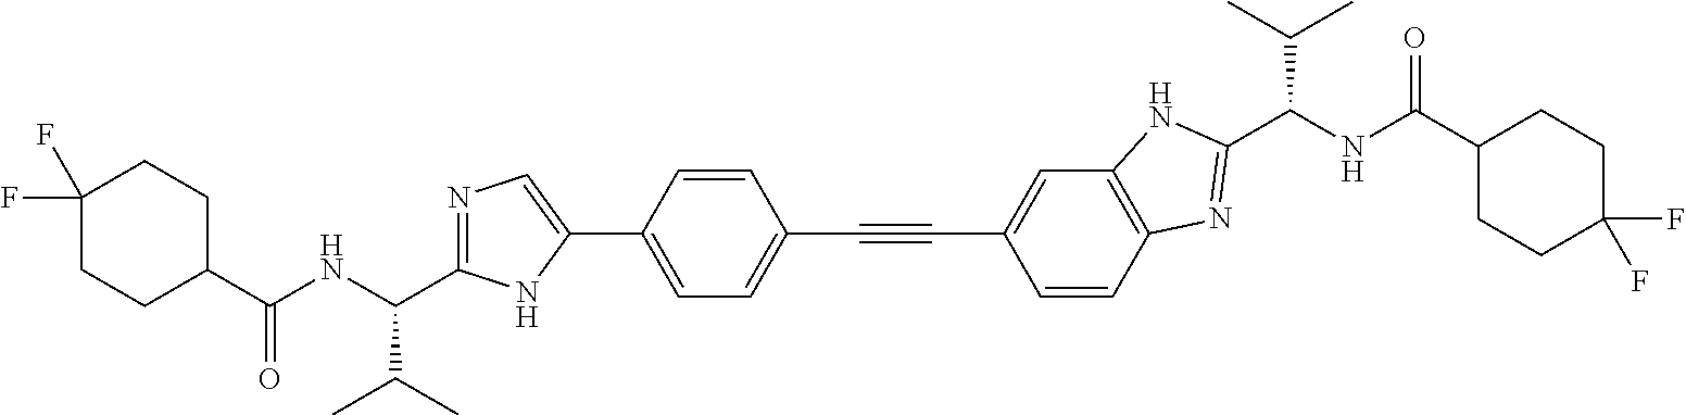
C(#CC1=CC=C(C2=CN=C(C(NC(=O)C3CCC(F)(F)CC3)C(C)C)N2)C=C1)C1=CC2=C(C=C1)N=C(C(NC(C1CCC(F)(F)CC1)=O)C(C)C)N2
